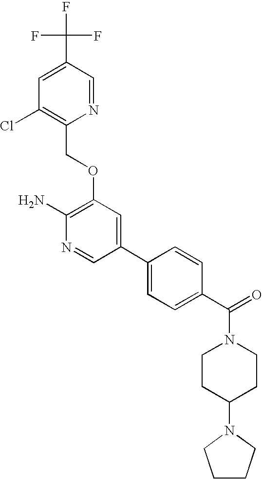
FC(C1=CC(Cl)=C(COC2=C(N)N=CC(C3=CC=C(C(=O)N4CCC(N5CCCC5)CC4)C=C3)=C2)N=C1)(F)F
